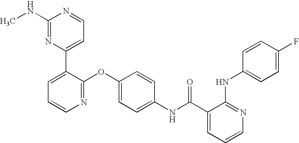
C1(NC)=NC(C2=CC=CN=C2OC2=CC=C(NC(C3=CC=CN=C3NC3=CC=C(F)C=C3)=O)C=C2)=CC=N1
